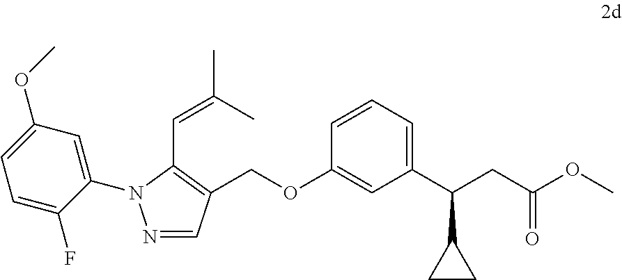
N1=CC(COC2=CC(C(C3CC3)CC(=O)OC)=CC=C2)=C(C=C(C)C)N1C1=CC(OC)=CC=C1F
